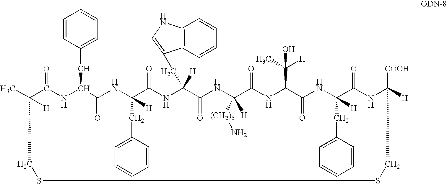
CC1([H])C(=O)NC(CC2=CC=CC=C2)C(=O)NC(CC2=CC=CC=C2)([H])C(=O)NC([H])(CC2=CNC3=C2C=CC=C3)C(=O)NC([(CH2)6]N)([H])C(=O)NC(C(O)(C)[H])C(=O)NC(CC2=CC=CC=C2)([H])C(=O)NC([COOH])([H])CSSC1
